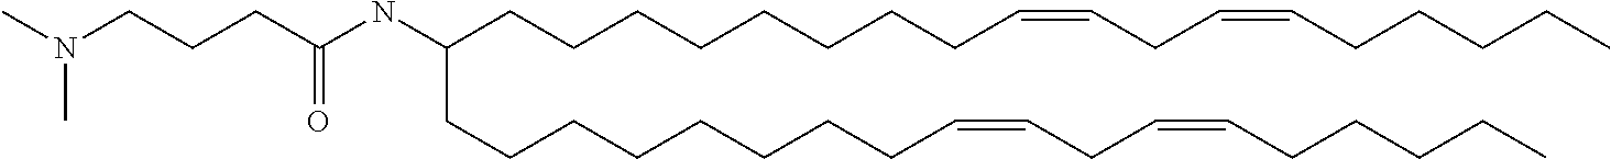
C(CCCCCCC=CCC=CCCCCC)CC(CCCCCCCCC=CCC=CCCCCC)NC(CCCN(C)C)=O
